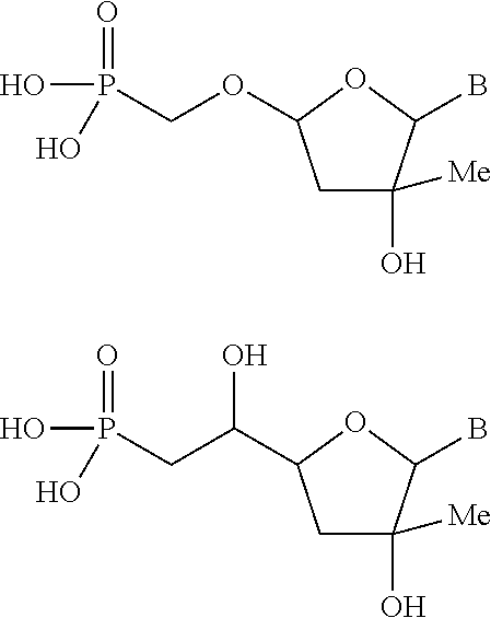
C1C(O)([Me])C(B)OC1OCP(=O)(O)O.C1C(O)([Me])C(B)OC1C(CP(=O)(O)O)O
